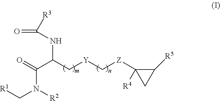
O=C(C(C[Y]C[Z]C1([R4])CC1[R5])NC(=O)[R3])N([R2])C[R1]
